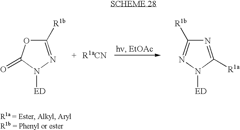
[ED]N1C(=O)OC([R1b])=N1.[ED]N1N=C([R1b])N=C1[R1a]
